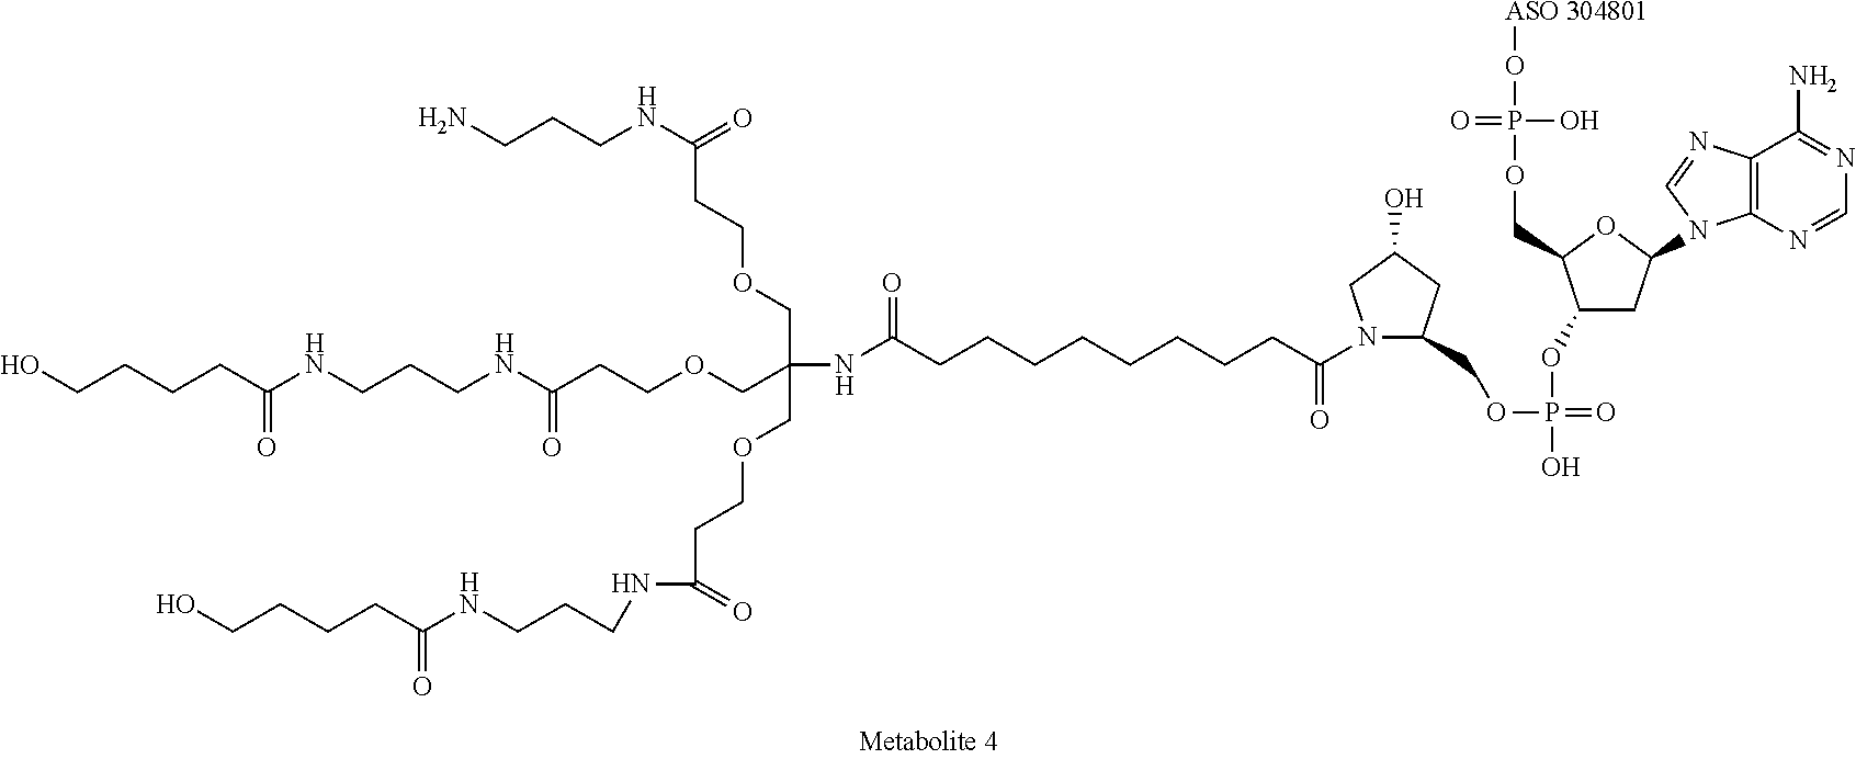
C(COCCC(NCCCN)=O)(NC(CCCCCCCCC(N1C(COP(=O)(O)OC2CC(N3C4=C(N=C3)C(N)=NC=N4)OC2COP(O[ASO 304801])(O)=O)CC(O)C1)=O)=O)(COCCC(NCCCNC(CCCCO)=O)=O)COCCC(=O)NCCCNC(CCCCO)=O
